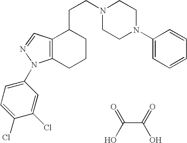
C12=C(CCCC1CCN1CCN(C3=CC=CC=C3)CC1)N(C1=CC=C(Cl)C(Cl)=C1)N=C2.C(C(=O)O)(O)=O
